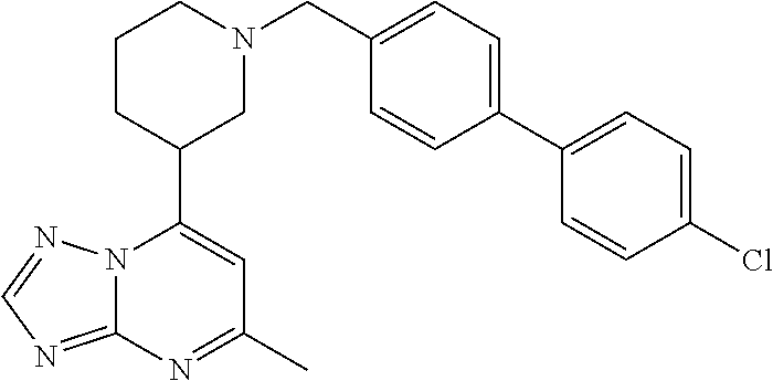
N12C(=NC=N1)N=C(C)C=C2C1CN(CC2=CC=C(C3=CC=C(Cl)C=C3)C=C2)CCC1
